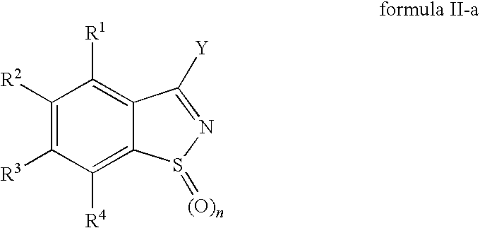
C1([R2])=C([R3])C([R4])=C2C(=C1[R1])C([Y])=NS2=[(O)n]
